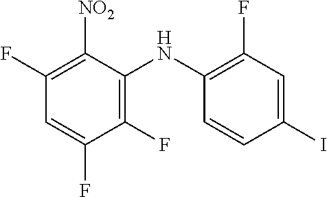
C1(F)=C(NC2=C(F)C=C(I)C=C2)C([NO2])=C(F)C=C1F
